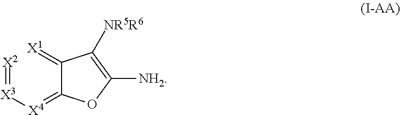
[X2]=[X3][X4]=C1C(=[X1])C([NR5R6])=C([NH2])O1
